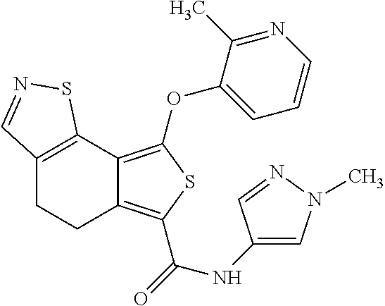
C12=C(C3=C(OC4=CC=CN=C4C)SC(C(=O)NC4=CN(C)N=C4)=C3CC1)SN=C2
